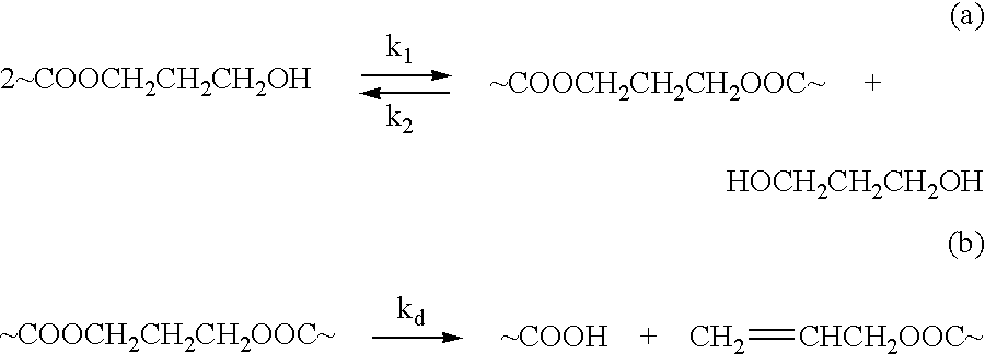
[~COOH    +    CH2]=[CHCH2OOC~].[HOCH2CH2CH2OH]
